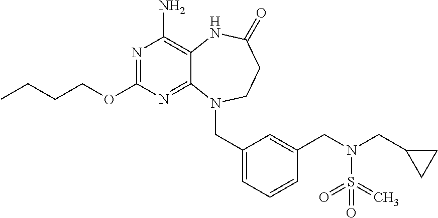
C(OC1=NC(N)=C2C(=N1)N(CC1=CC=CC(CN(CC3CC3)S(=C)(=O)=O)=C1)CCC(=O)N2)CCC
